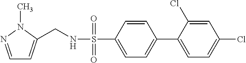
S(C1=CC=C(C2=CC=C(Cl)C=C2Cl)C=C1)(=O)(=O)NCC1=CC=NN1C
